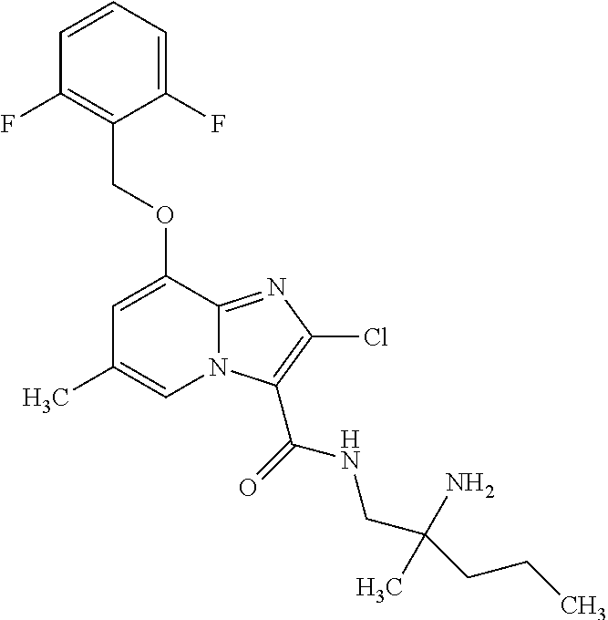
C1(F)=CC=CC(F)=C1COC1=CC(C)=CN2C1=NC(Cl)=C2C(=O)NCC(CCC)(N)C
